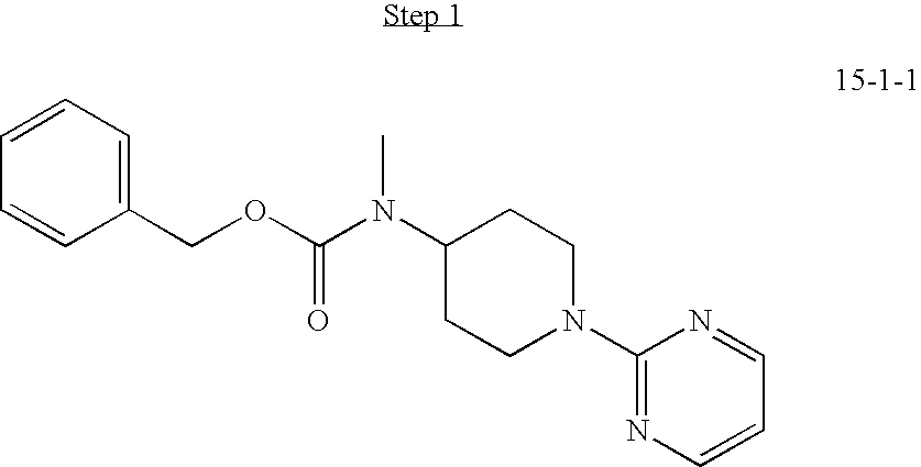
C1=CC=C(COC(=O)N(C)C2CCN(C3=NC=CC=N3)CC2)C=C1
